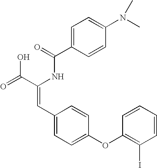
C(=O)(NC(C(=O)O)=CC1=CC=C(OC2=C(I)C=CC=C2)C=C1)C1=CC=C(N(C)C)C=C1
